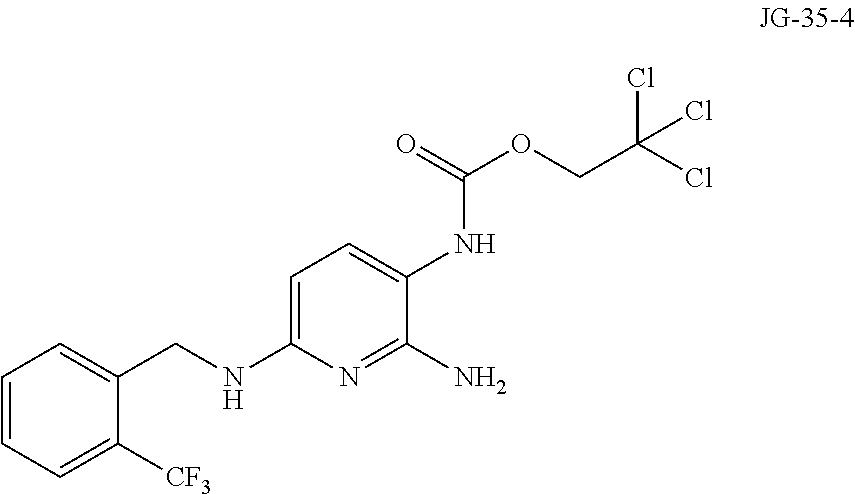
C1=CC=C([CF3])C(CNC2=CC=C(NC(=O)OCC(Cl)(Cl)Cl)C(N)=N2)=C1
